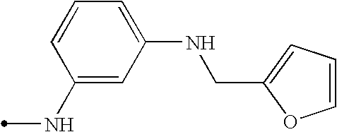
C1=CC=C(CNC2=CC=CC(NC)=C2)O1
